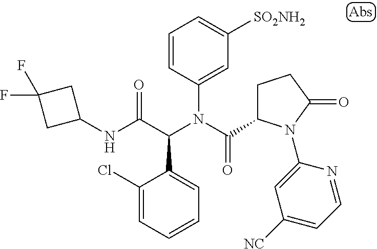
C1=CC=C(Cl)C(C(C(NC2CC(F)(F)C2)=O)N(C(=O)C2CCC(=O)N2C2=CC([NC])=CC=N2)C2=CC([SO2NH2])=CC=C2)=C1
